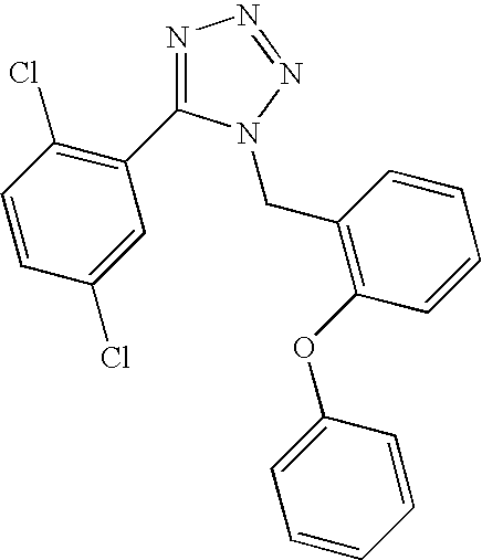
N1=C(C2=C(Cl)C=CC(Cl)=C2)N(CC2=C(OC3=CC=CC=C3)C=CC=C2)N=N1
